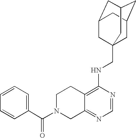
C12=C(NCC34CC5CC(CC(C3)C5)C4)N=CN=C1CN(C(C1=CC=CC=C1)=O)CC2
